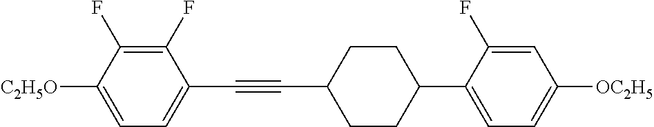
C1(F)=C(F)C([C2H5O])=CC=C1C#CC1CCC(C2=CC=C([OC2H5])C=C2F)CC1
